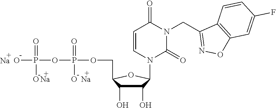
C1=CN(C2C(O)C(O)C(COP(OP(O)(=O)O)(=O)O)O2)C(=O)N(CC2=NOC3=C2C=CC(F)=C3)C1=O.[Na].[Na].[Na]
